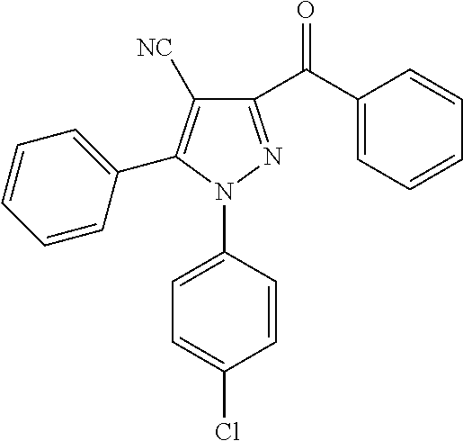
C1(C(C2=CC=CC=C2)=O)=NN(C2=CC=C(Cl)C=C2)C(C2=CC=CC=C2)=C1[NC]
